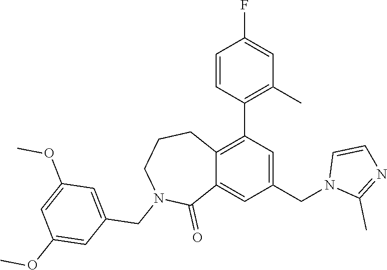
C1(C2=C(C)C=C(F)C=C2)=C2C(=CC(CN3C(C)=NC=C3)=C1)C(=O)N(CC1=CC(OC)=CC(OC)=C1)CCC2
